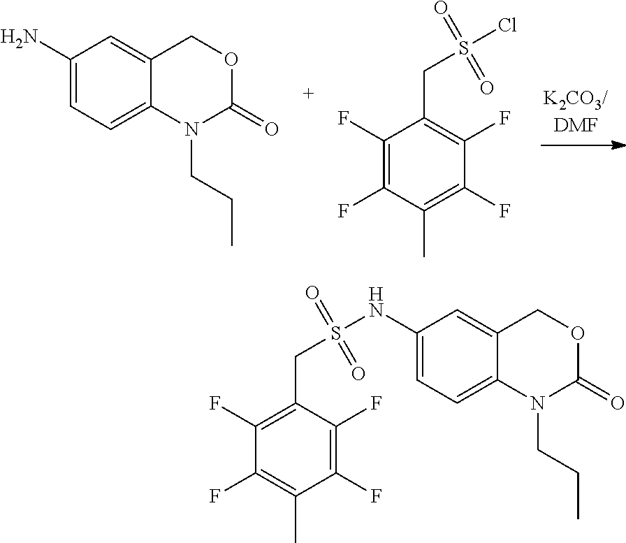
C1(N)=CC=C2C(=C1)COC(=O)N2CCC.C1(F)=C(F)C(C)=C(F)C(F)=C1CS(Cl)(=O)=O.C1(F)=C(CS(NC2=CC=C3C(=C2)COC(=O)N3CCC)(=O)=O)C(F)=C(F)C(C)=C1F
